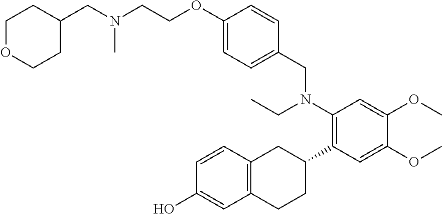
C1(O)=CC2=C(C=C1)CC(C1=C(N(CC3=CC=C(OCCN(C)CC4CCOCC4)C=C3)CC)C=C(OC)C(OC)=C1)CC2
